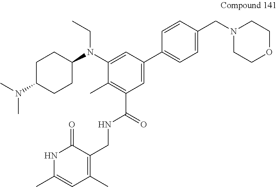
C1C(N(C)C)CCC(N(C2=CC(C3=CC=C(CN4CCOCC4)C=C3)=CC(C(NCC3=C(C)C=C(C)NC3=O)=O)=C2C)CC)C1
